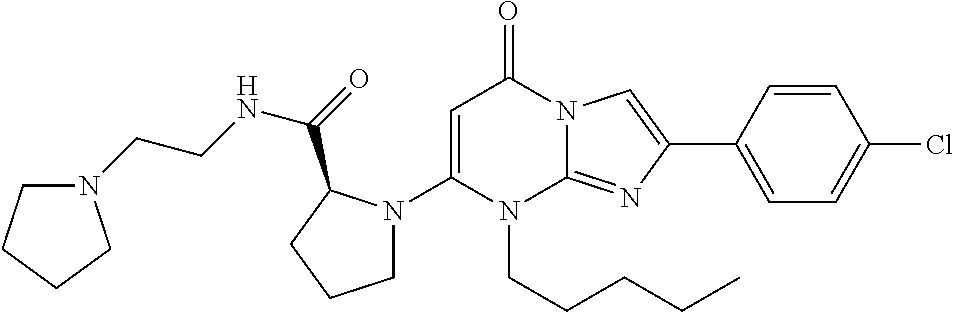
C1=C(N2CCCC2C(=O)NCCN2CCCC2)N(CCCCC)C2=NC(C3=CC=C(Cl)C=C3)=CN2C1=O
